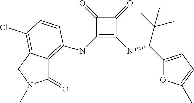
C1(=O)C(NC2=C3C(=O)N(C)CC3=C(Cl)C=C2)=C(NC(C(C)(C)C)C2=CC=C(C)O2)C1=O
